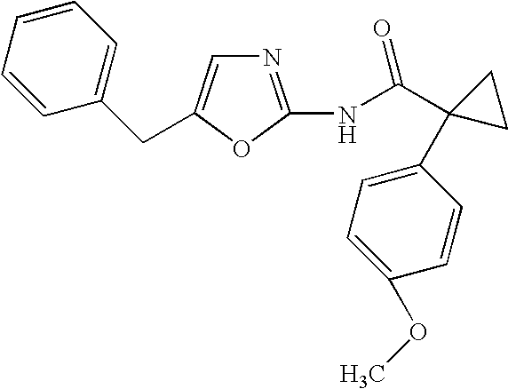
N1=C(NC(C2(C3=CC=C(OC)C=C3)CC2)=O)OC(CC2=CC=CC=C2)=C1
